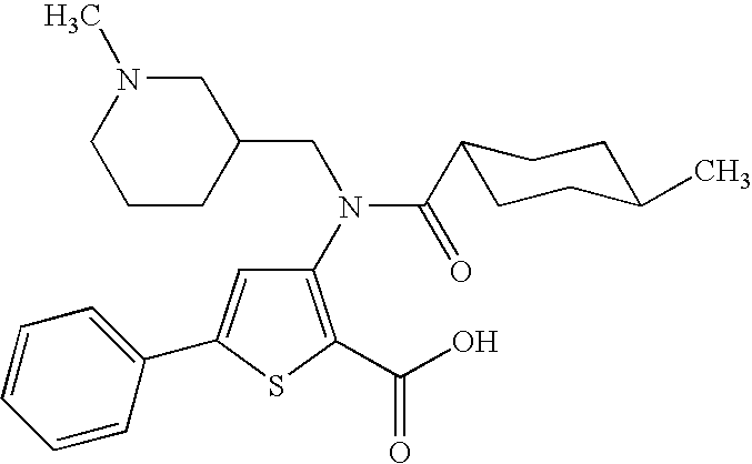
C1(N(C(C2CCC(C)CC2)=O)CC2CN(C)CCC2)=C(C(O)=O)SC(C2=CC=CC=C2)=C1
